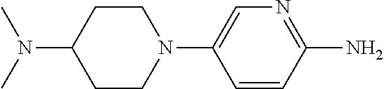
C1(N(C)C)CCN(C2=CN=C(N)C=C2)CC1
